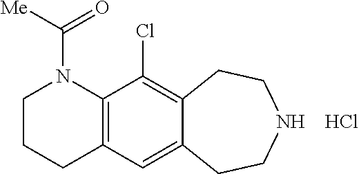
C1CCC2=C(N1C([Me])=O)C(Cl)=C1C(=C2)CCNCC1.Cl
